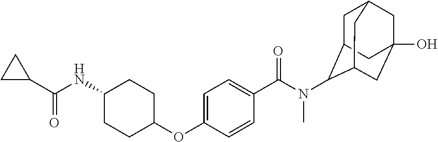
C1=CC(OC2CCC(NC(=O)C3CC3)CC2)=CC=C1C(=O)N(C)C1C2CC3CC(O)(CC1C3)C2
